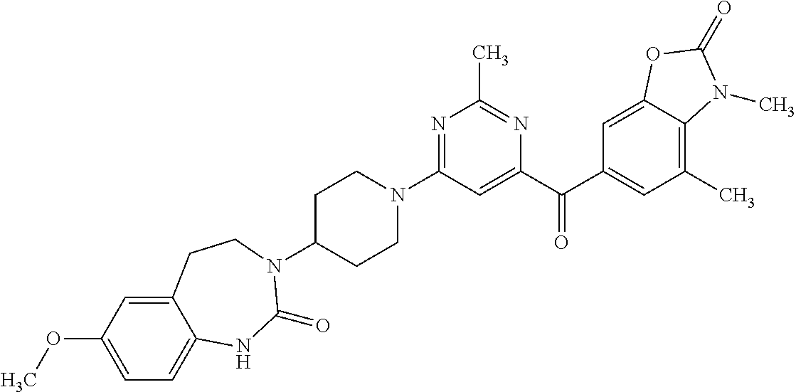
C1C(N2C(=O)NC3=CC=C(OC)C=C3CC2)CCN(C2=NC(C)=NC(C(C3=CC(C)=C4C(=C3)OC(=O)N4C)=O)=C2)C1
